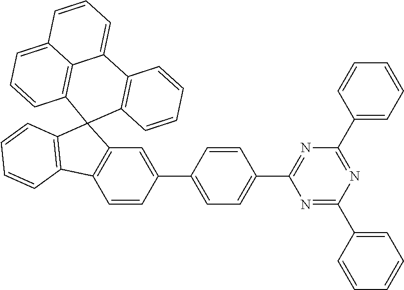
C1=CC(C2=CC=C(C3=NC(C4=CC=CC=C4)=NC(C4=CC=CC=C4)=N3)C=C2)=CC2=C1C1=C(C23C2=C(C4=CC=CC5=CC=CC3=C45)C=CC=C2)C=CC=C1
